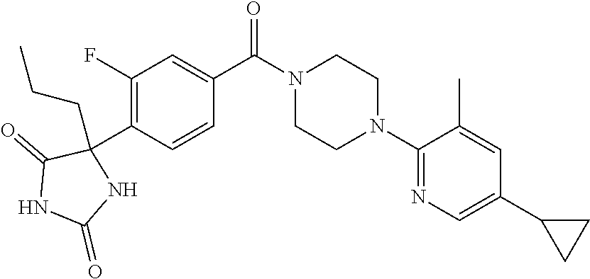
C1(F)=C(C2(CCC)C(=O)NC(=O)N2)C=CC(C(N2CCN(C3=NC=C(C4CC4)C=C3C)CC2)=O)=C1
